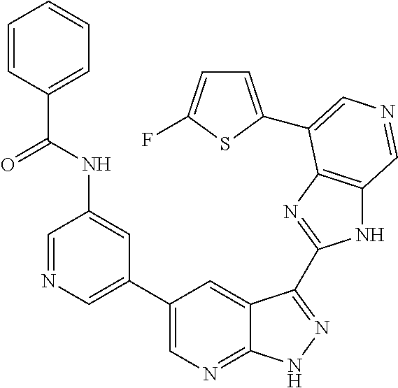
C1(C2=CN=CC(NC(C3=CC=CC=C3)=O)=C2)=CN=C2C(=C1)C(C1=NC3=C(N1)C=NC=C3C1=CC=C(F)S1)=NN2
